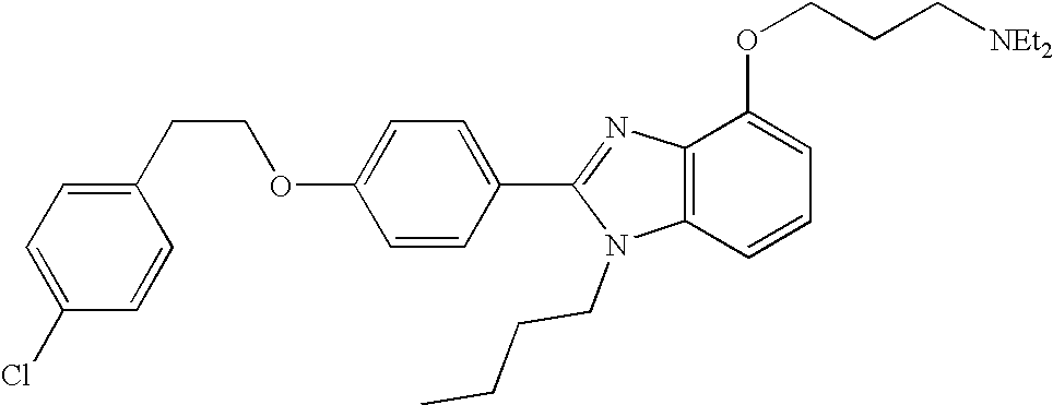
C1(CCOC2=CC=C(C3=NC4=C(N3CCCC)C=CC=C4OCCC[NEt2])C=C2)=CC=C(Cl)C=C1
